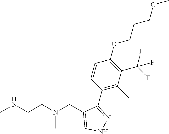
CNCCN(CC1=CNN=C1C1=C(C)C(C(F)(F)F)=C(OCCCOC)C=C1)C
